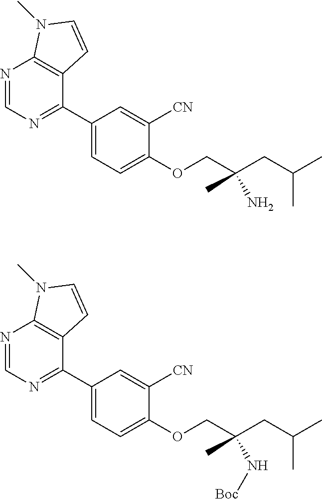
C1(C2=NC=NC3=C2C=CN3C)=CC=C(OCC(CC(C)C)(N)C)C([CN])=C1.C1(C2=NC=NC3=C2C=CN3C)=CC=C(OCC(CC(C)C)(N[Boc])C)C([CN])=C1
